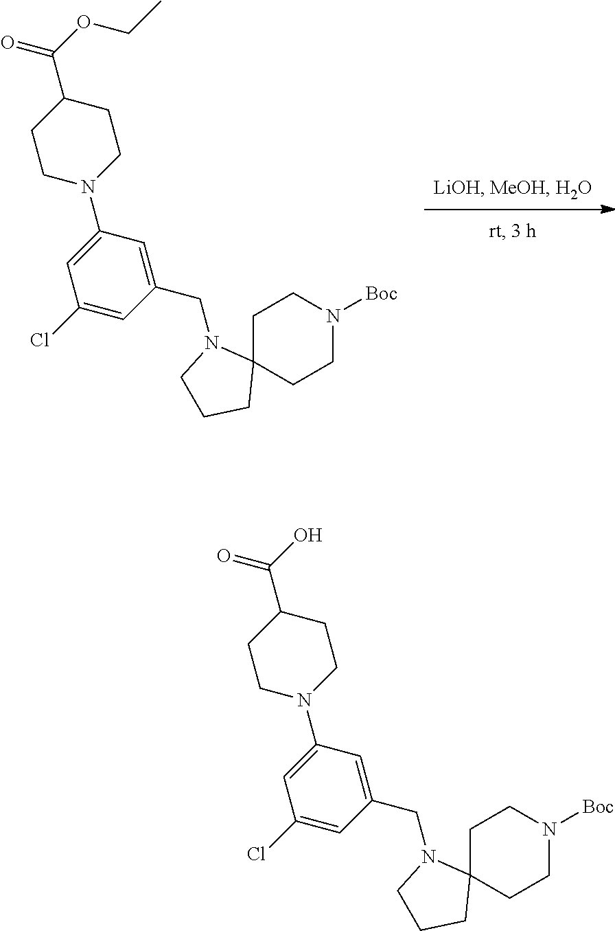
C1=C(Cl)C=C(N2CCC(C(OCC)=O)CC2)C=C1CN1C2(CCN([Boc])CC2)CCC1.C1=C(Cl)C=C(N2CCC(C(O)=O)CC2)C=C1CN1C2(CCN([Boc])CC2)CCC1
